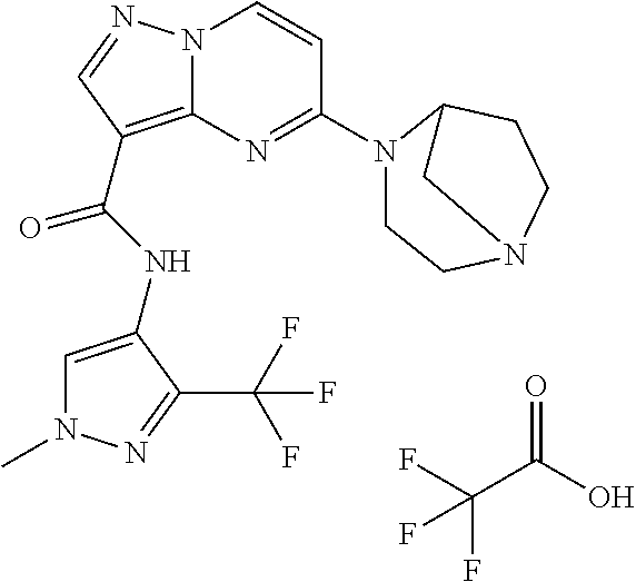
FC(C(O)=O)(F)F.N(C(=O)C1=C2N(N=C1)C=CC(N1CCN3CCC1C3)=N2)C1=CN(C)N=C1C(F)(F)F
